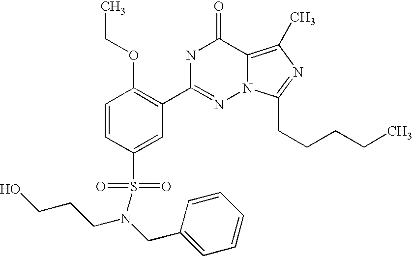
C1=CC(S(N(CC2=CC=CC=C2)CCCO)(=O)=O)=CC(C2=NN3C(=C(C)N=C3CCCCC)C(=O)N2)=C1OCC
